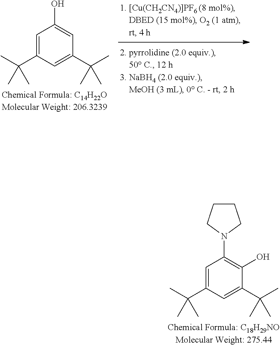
C1=C(C(C)(C)C)C=C(C(C)(C)C)C=C1O.C1=C(C(C)(C)C)C=C(C(C)(C)C)C(O)=C1N1CCCC1
